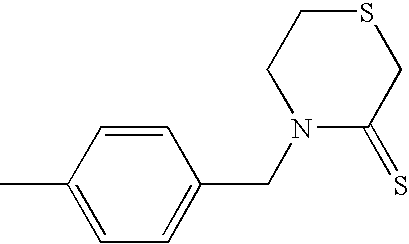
C1=CC(C)=CC=C1CN1C(=S)CSCC1
